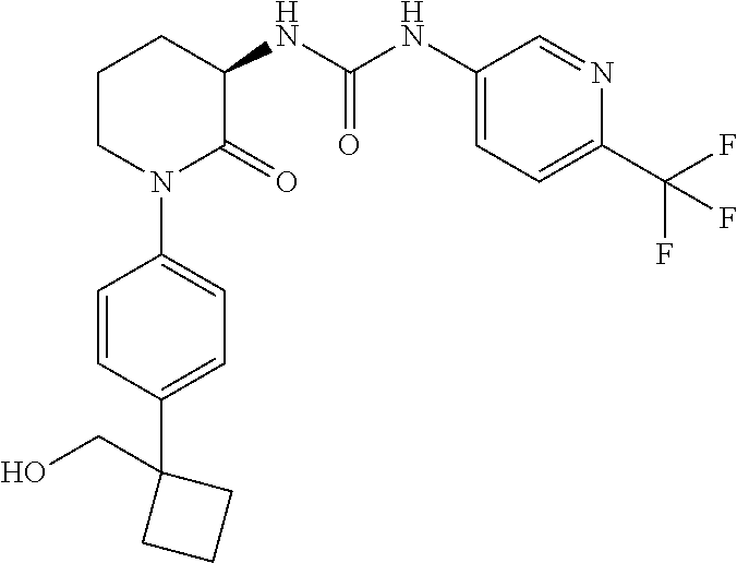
C1CN(C2=CC=C(C3(CO)CCC3)C=C2)C(=O)C(NC(NC2=CC=C(C(F)(F)F)N=C2)=O)C1
